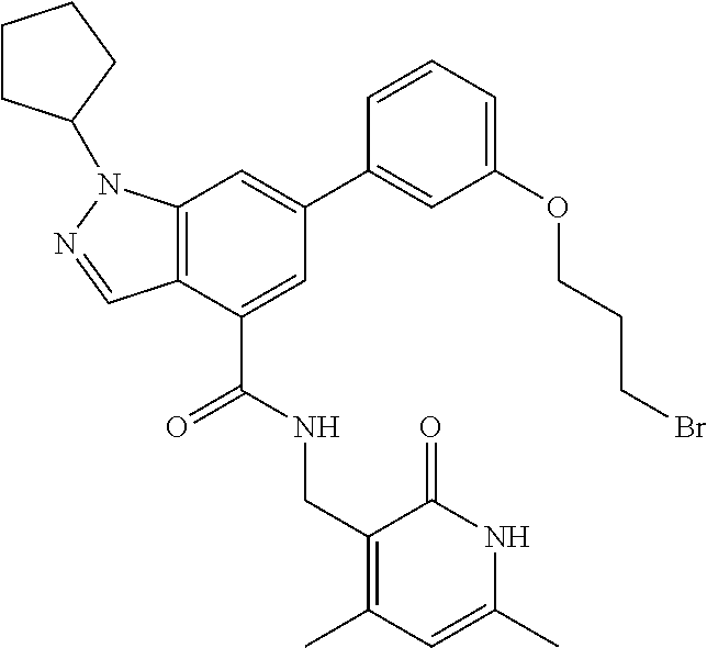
C12=C(C(C(NCC3=C(C)C=C(C)NC3=O)=O)=CC(C3=CC(OCCCBr)=CC=C3)=C1)C=NN2C1CCCC1
